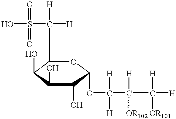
C1(C([H])([H])S(O)(=O)=O)C(O)C(O)C(O)C(OC([H])([H])C([H])([OR102])C([H])([OR101])[H])O1
